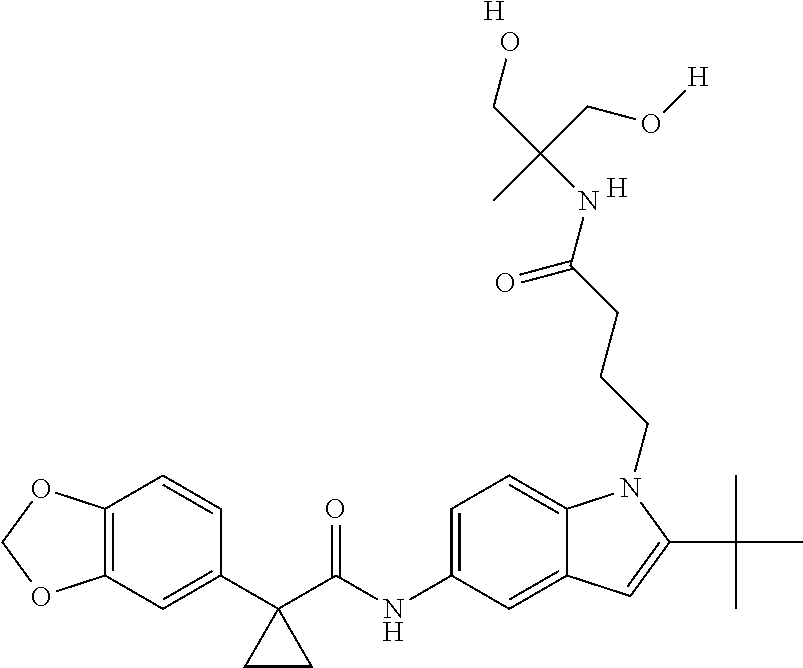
C1(C2(C(NC3=CC=C4C(=C3)C=C(C(C)(C)C)N4CCCC(NC(CO)(CO[H])C)=O)=O)CC2)=CC2=C(C=C1)OCO2.[H].[H]
